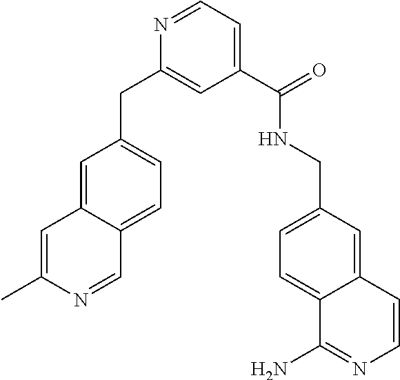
C1=C2C(=CC=C1CC1=CC(C(NCC3=CC=C4C(=C3)C=CN=C4N)=O)=CC=N1)C=NC(C)=C2
